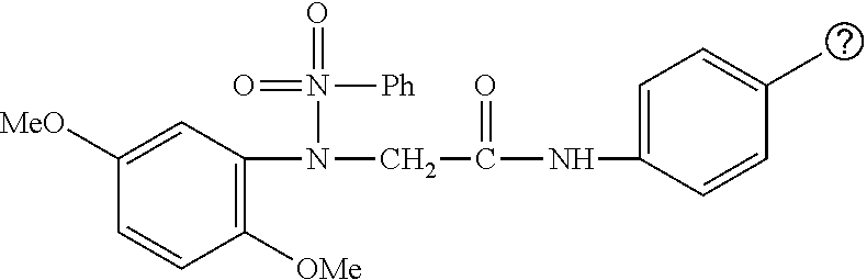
C1([OMe])=C(N(N(=O)([Ph])=O)CC(=O)NC2=CC=C(C)C=C2)C=C([MeO])C=C1
